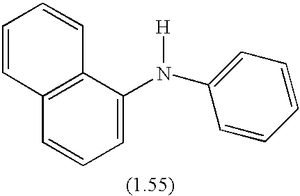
C12=C(C(N(C3=CC=CC=C3)[H])=CC=C1)C=CC=C2
